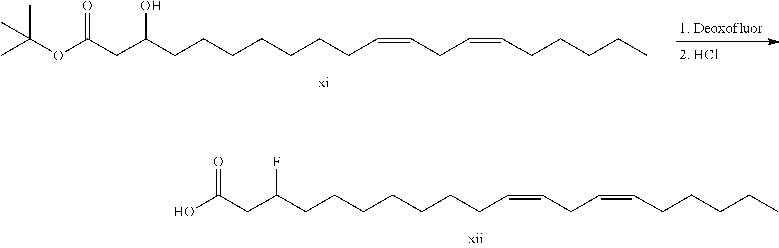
C(C(CCCCCCCC=CCC=CCCCCC)O)C(OC(C)(C)C)=O.C(C(CCCCCCCC=CCC=CCCCCC)F)C(O)=O
